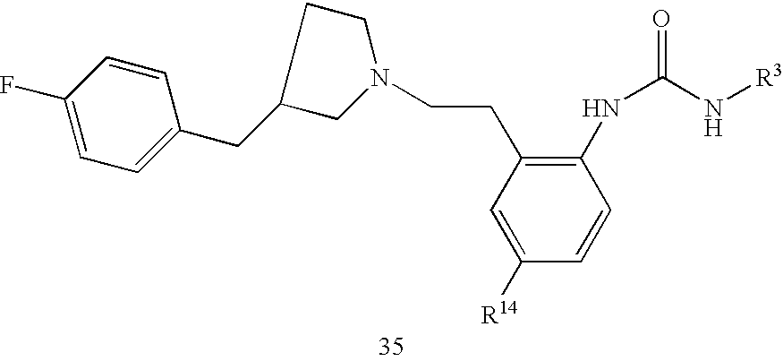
C1(CC2=CC=C(F)C=C2)CN(CCC2=C(NC(N[R3])=O)C=CC([R14])=C2)CC1
